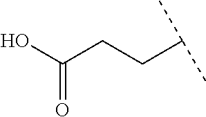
OC(CCC(C)C)=O
